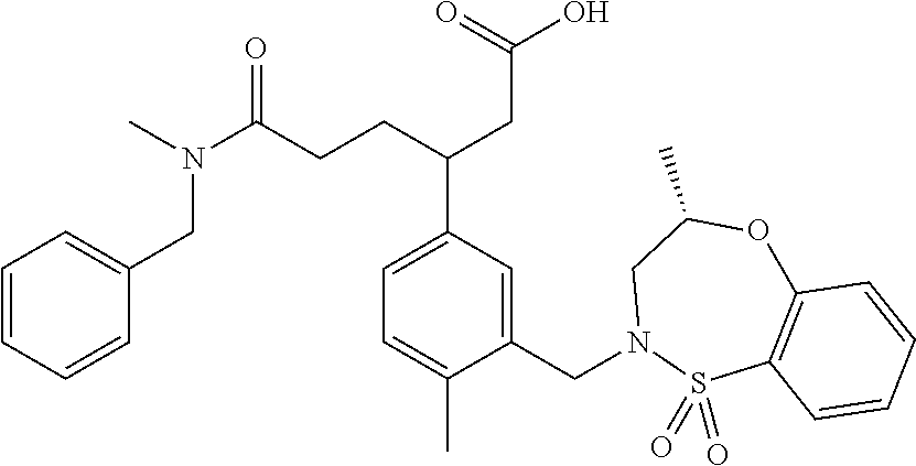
C1=CC=CC(CN(C)C(CCC(CC(=O)O)C2=CC=C(C)C(CN3S(=O)(=O)C4=C(OC(C)C3)C=CC=C4)=C2)=O)=C1
